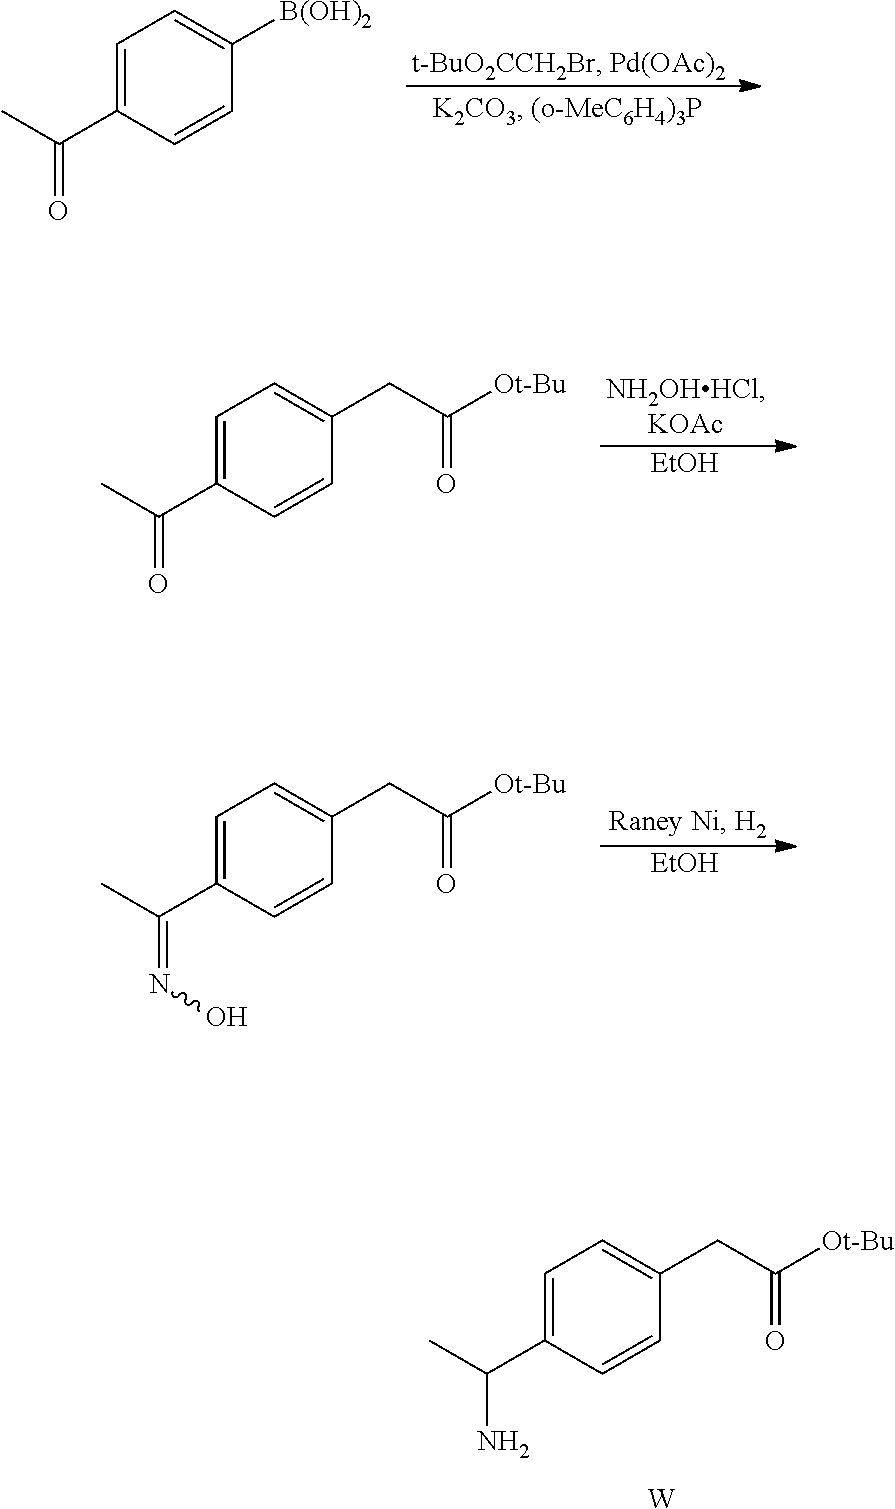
C1=C(C(C)=O)C=CC([B(OH)2])=C1.C1=C(C(C)=O)C=CC(CC([Ot-Bu])=O)=C1.[EtOH].C1=C(C(C)=NO)C=CC(CC([Ot-Bu])=O)=C1.[EtOH].C1=C(C(C)N)C=CC(CC([Ot-Bu])=O)=C1.[W]
